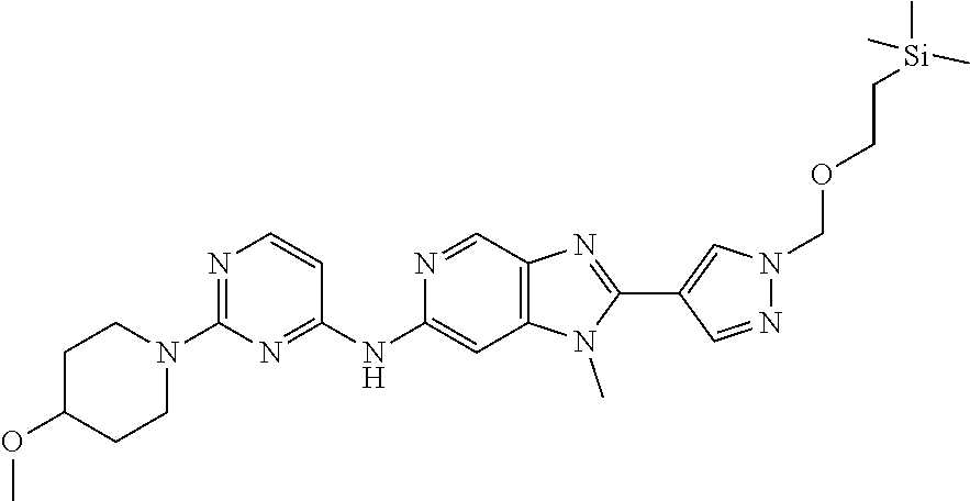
C12=C(C=C(NC3=NC(N4CCC(OC)CC4)=NC=C3)N=C1)N(C)C(C1=CN(COCC[Si](C)(C)C)N=C1)=N2
